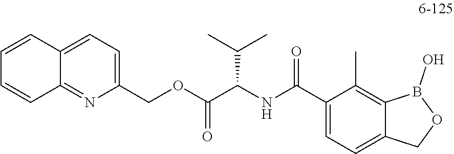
C1(C(NC(C(OCC2=CC=C3C(=N2)C=CC=C3)=O)C(C)C)=O)=CC=C2C(=C1C)B(O)OC2
